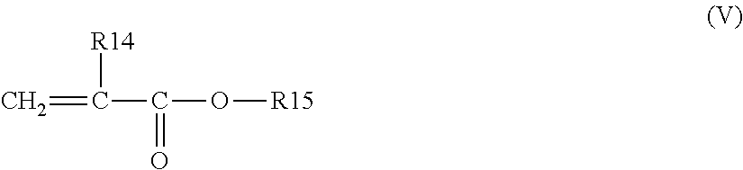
C=C([R14])C(=O)O[R15]
